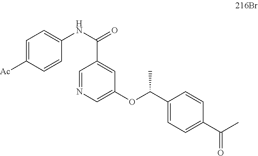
C1=NC=C(OC(C2=CC=C(C(C)=O)C=C2)C)C=C1C(NC1=CC=C([Ac])C=C1)=O
